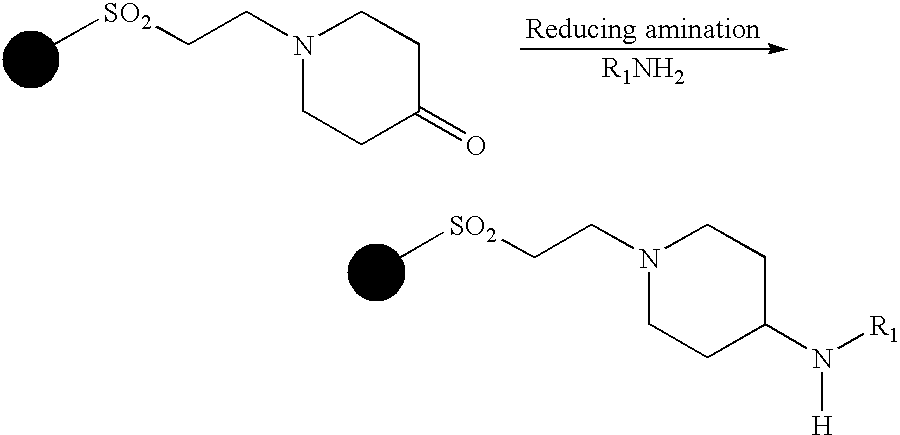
C[SO2]CCN1CCC(N([R1])[H])CC1.[R1NH2].C[SO2]CCN1CCC(=O)CC1
